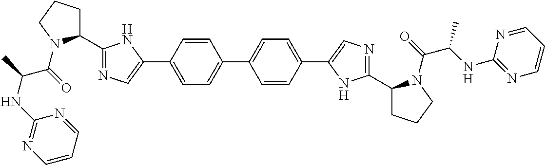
C1(C2=NC=C(C3=CC=C(C4=CC=C(C5=CN=C(C6CCCN6C(C(NC6=NC=CC=N6)C)=O)N5)C=C4)C=C3)N2)CCCN1C(=O)C(NC1=NC=CC=N1)C
